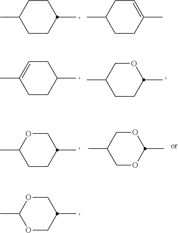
CC1CCC(C)CC1.CC1CCC(C)=CC1.CC1=CCC(C)CC1.CC1CCC(C)OC1.CC1CCC(C)CO1.CC1COC(C)OC1.CC1OCC(C)CO1
